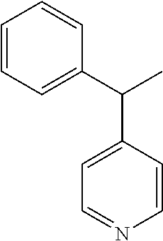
C1=CC=C(C(C)C2=CC=NC=C2)C=C1
